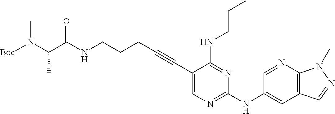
C(NCCCC#CC1=CN=C(NC2=CC3=C(N=C2)N(C)N=C3)N=C1NCCC)(=O)C(N([Boc])C)C
